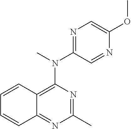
C12=C(N(C3=NC=C(OC)N=C3)C)N=C(C)N=C1C=CC=C2
